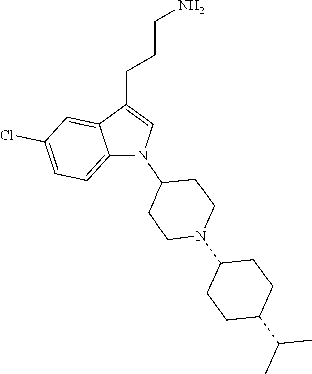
N1(C2CCN(C3CCC(C(C)C)CC3)CC2)C=C(CCCN)C2=CC(Cl)=CC=C12
